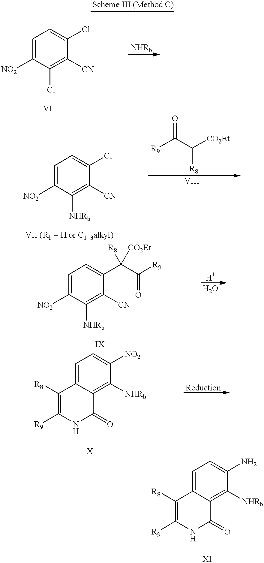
[NO2]C1=CC=C(Cl)C([CN])=C1Cl.[NO2]C1=CC=C(Cl)C([CN])=C1[NHRb].[R9]C(C([CO2Et])[R8])=O.[NO2]C1=CC=C(C(C([R9])=O)([R8])[CO2Et])C([CN])=C1[NHRb].C1=C2C(=C([NHRb])C([NO2])=C1)C(=O)NC([R9])=C2[R8].C1=C2C(=C([NHRb])C(N)=C1)C(=O)NC([R9])=C2[R8]
